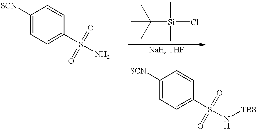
C1([SCN])=CC=C(S(N)(=O)=O)C=C1.CC([Si](C)(C)Cl)(C)C.C1([SCN])=CC=C(S(=O)(=O)N[TBS])C=C1
